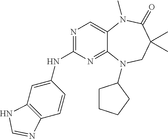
N1=C(NC2=CC3=C(C=C2)N=CN3)N=C2C(=C1)N(C)C(=O)C(C)(C)CN2C1CCCC1
